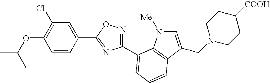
C1=CC(C2=NC(C3=CC=CC4=C3N([Me])C=C4CN3CCC([COOH])CC3)=NO2)=CC(Cl)=C1OC(C)C
